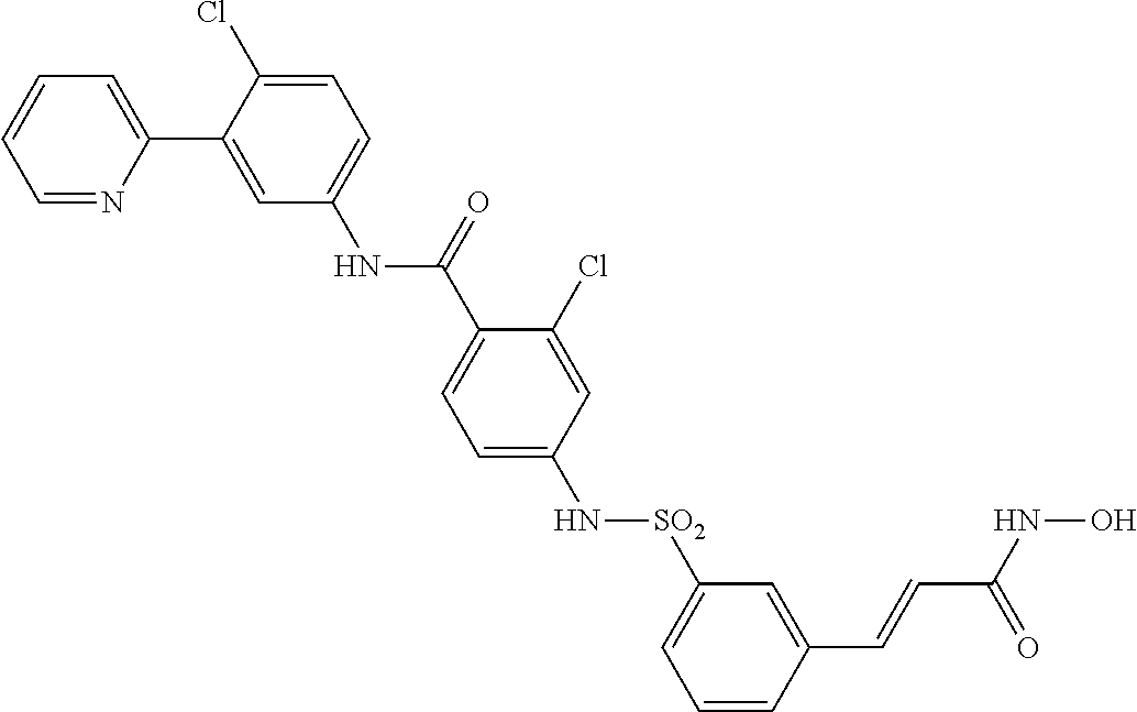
N(C1=CC=C(Cl)C(C2=CC=CC=N2)=C1)C(=O)C1=CC=C(N[SO2]C2=CC=CC(C=CC(NO)=O)=C2)C=C1Cl
